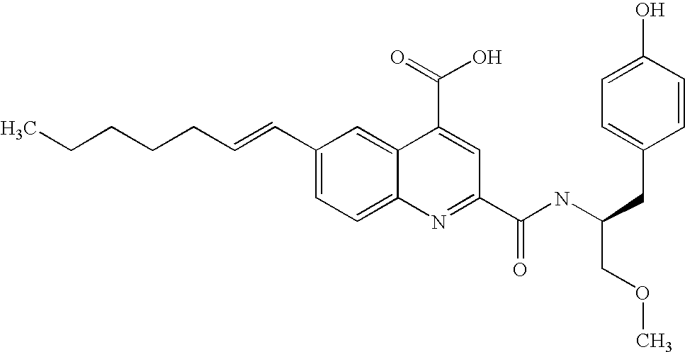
C(C1=CC=C2C(=C1)C(C(=O)O)=CC(C(NC(CC1=CC=C(O)C=C1)COC)=O)=N2)=CCCCCC
